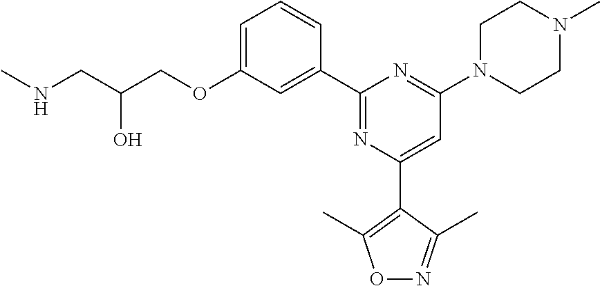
C1=C(OCC(CNC)O)C=C(C2=NC(C3=C(C)ON=C3C)=CC(N3CCN(C)CC3)=N2)C=C1
